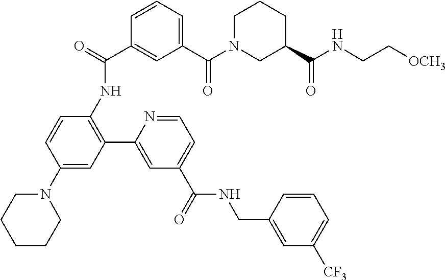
C1=CC(NC(C2=CC(C(=O)N3CCCC(C(=O)NCC[OCH3])C3)=CC=C2)=O)=C(C2=CC(C(=O)NCC3=CC([CF3])=CC=C3)=CC=N2)C=C1N1CCCCC1
